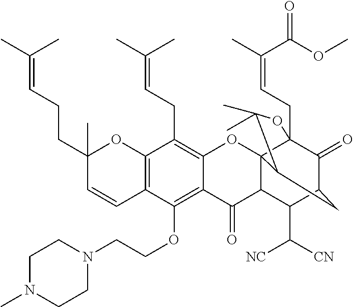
C12=C(C=CC(CCC=C(C)C)(C)O1)C(OCCN1CCN(C)CC1)=C1C(=C2CC=C(C)C)OC23C4(CC=C(C)C(OC)=O)C(=O)C(C(C([NC])[CN])C2C1=O)CC3C(C)(C)O4
